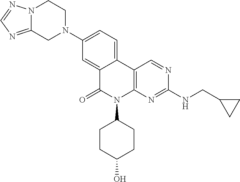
C1(N2CCN3C(=NC=N3)C2)=CC=C2C(=C1)C(=O)N(C1CCC(O)CC1)C1=C2C=NC(NCC2CC2)=N1
